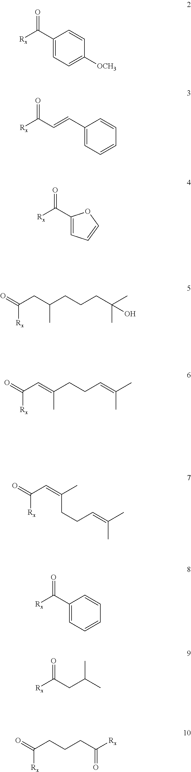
C1=C(C([Rx])=O)C=CC([OCH3])=C1.C1=C(C=CC([Rx])=O)C=CC=C1.C1=C(C([Rx])=O)OC=C1.C(CC(CCCC(C)(C)O)C)(=O)[Rx].C(C=C(CCC=C(C)C)C)(=O)[Rx].C(C=C(C)CCC=C(C)C)(=O)[Rx].C1=C(C([Rx])=O)C=CC=C1.C([Rx])(=O)CC(C)C.C(CCCC([Rx])=O)(=O)[Rx]
